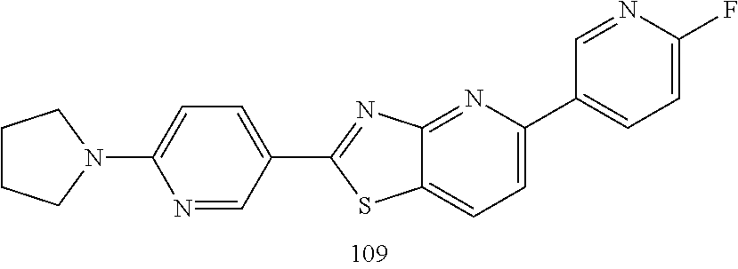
C1CCN(C2=CC=C(C3=NC4=NC(C5=CC=C(F)N=C5)=CC=C4S3)C=N2)C1
